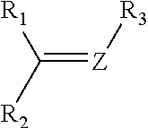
C(=[Z][R3])([R2])[R1]
